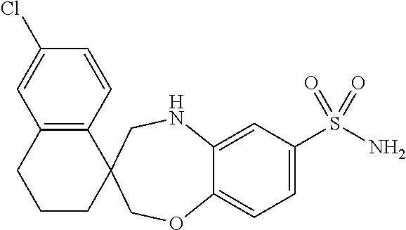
C12=C(C=CC(Cl)=C1)C1(CCC2)COC2=CC=C(S(N)(=O)=O)C=C2NC1
